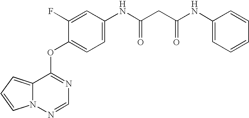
C1=C(F)C(OC2=NC=NN3C2=CC=C3)=CC=C1NC(CC(NC1=CC=CC=C1)=O)=O
